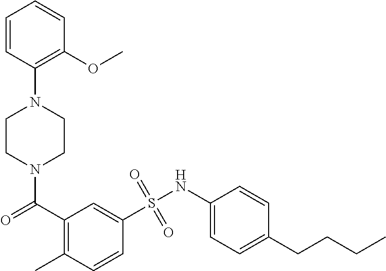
C1=CC(N2CCN(C(C3=C(C)C=CC(S(NC4=CC=C(CCCC)C=C4)(=O)=O)=C3)=O)CC2)=C(OC)C=C1
